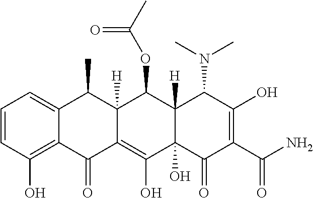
C1=CC(O)=C2C(=C1)C(C)C1([H])C(=C(O)C3(O)C([H])(C1OC(C)=O)C(N(C)C)C(O)=C(C(N)=O)C3=O)C2=O
